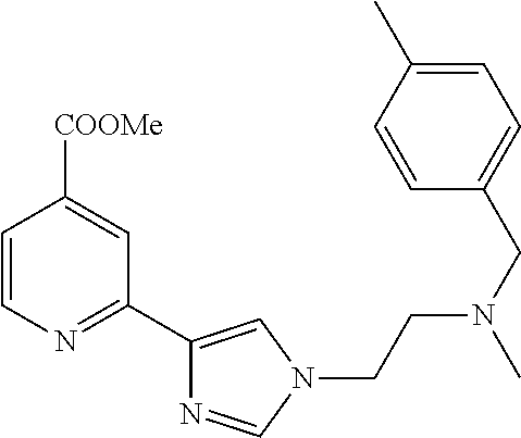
C1=CN=C(C2=CN(CCN(CC3=CC=C(C)C=C3)C)C=N2)C=C1[COOMe]
